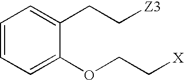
C1=CC=C(OCC[X])C(CC[Z3])=C1
